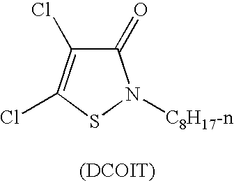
C1(=O)C(Cl)=C(Cl)SN1[C8H17-n].[(DCOIT)]
